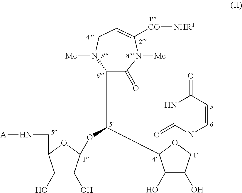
C1(C(OC2C(O)C(O)C(CN[A])O2)C2C(O)C(O)C(N3C=CC(=O)NC3=O)O2)C(=O)N([Me])C([CO][NHR1])=CCN1[Me]
